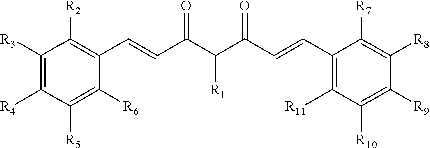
C1(C=CC(C(C(C=CC2=C([R2])C([R3])=C([R4])C([R5])=C2[R6])=O)[R1])=O)=C([R11])C([R10])=C([R9])C([R8])=C1[R7]
